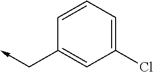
C1=CC=C(Cl)C=C1C->C
